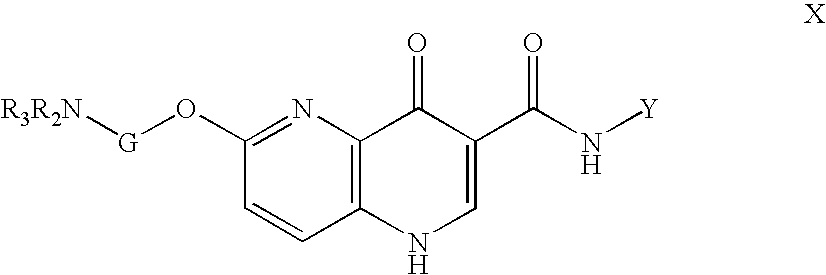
C1=CC2=C(N=C1O[G][R3R2N])C(=O)C(C(N[Y])=O)=CN2
